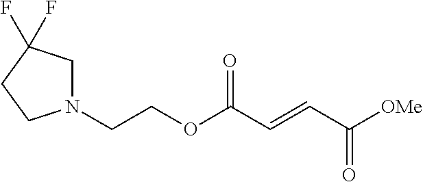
N1(CCOC(C=CC([OMe])=O)=O)CC(F)(F)CC1
